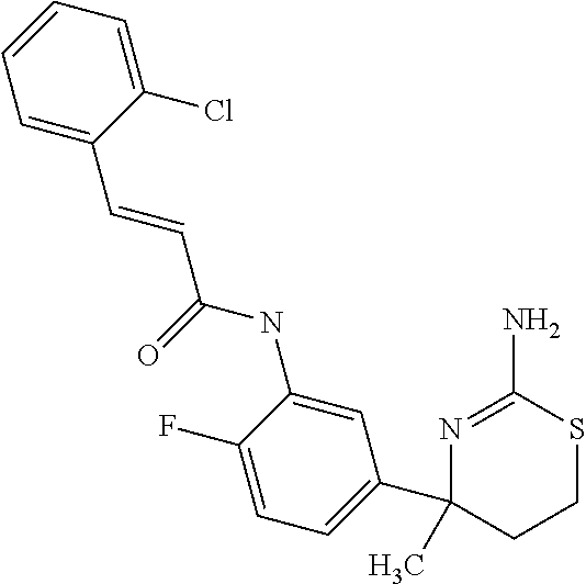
CC1(C2=CC=C(F)C(NC(C=CC3=CC=CC=C3Cl)=O)=C2)N=C(N)SCC1
